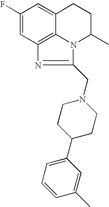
C1(F)=CC2=C3C(=C1)CCC(C)N3C(CN1CCC(C3=CC=CC(C)=C3)CC1)=N2
